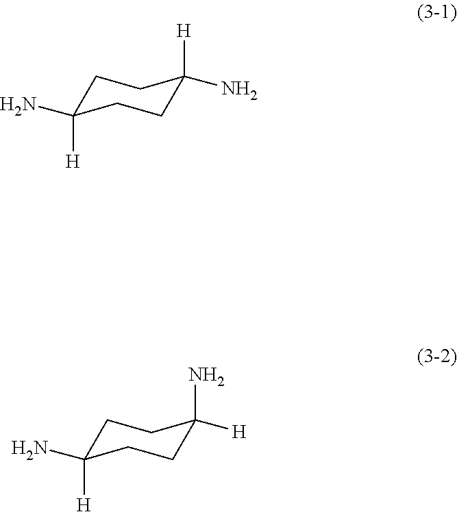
C1C([H])(N)CCC(N)([H])C1.C1C([H])(N)CCC([H])(N)C1
